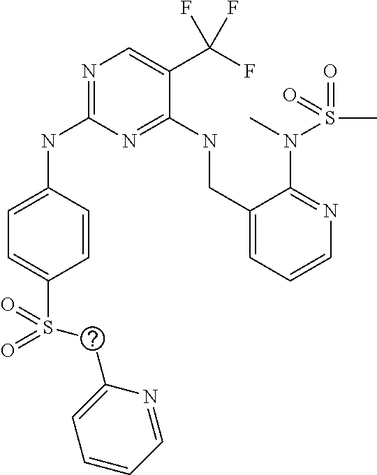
C1=CC(NC2=NC=C(C(F)(F)F)C(NCC3=CC=CN=C3N(C)S(=O)(C)=O)=N2)=CC=C1S(=O)(=O)CC1=CC=CC=N1
